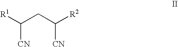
C(CC([R2])[CN])([R1])[CN]
